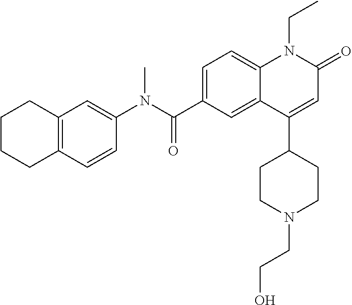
C1(N(C(C2=CC=C3C(=C2)C(C2CCN(CCO)CC2)=CC(=O)N3CC)=O)C)=CC2=C(C=C1)CCCC2
